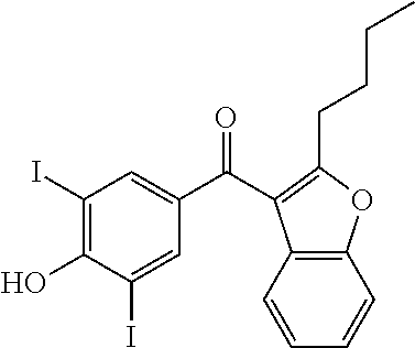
C1(I)=C(O)C(I)=CC(C(=O)C2=C(CCCC)OC3=C2C=CC=C3)=C1
